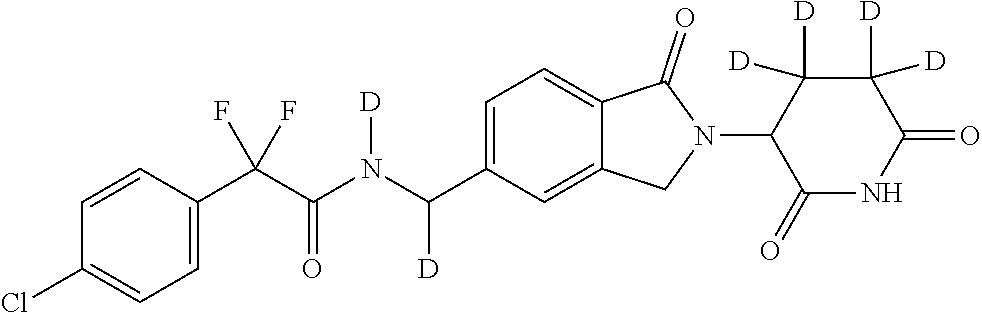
C1=CC(C(C(N(C(C2=CC=C3C(=C2)CN(C2C(=O)NC(=O)C([D])([D])C2([D])[D])C3=O)[D])[D])=O)(F)F)=CC=C1Cl
